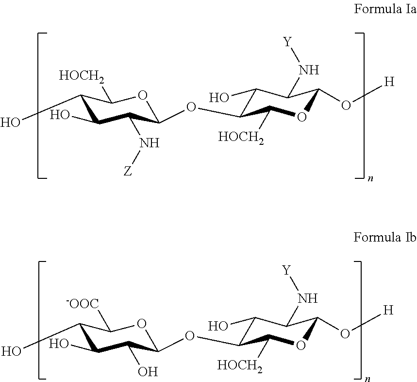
C1(O)C(O)C(N[Z])C(OC2C(O)C(N[Y])C(O[H])OC2[HOCH2])OC1[HOCH2].C1(O)C(O)C(O)C(OC2C(O)C(N[Y])C(O[H])OC2[HOCH2])OC1[-OOC]
